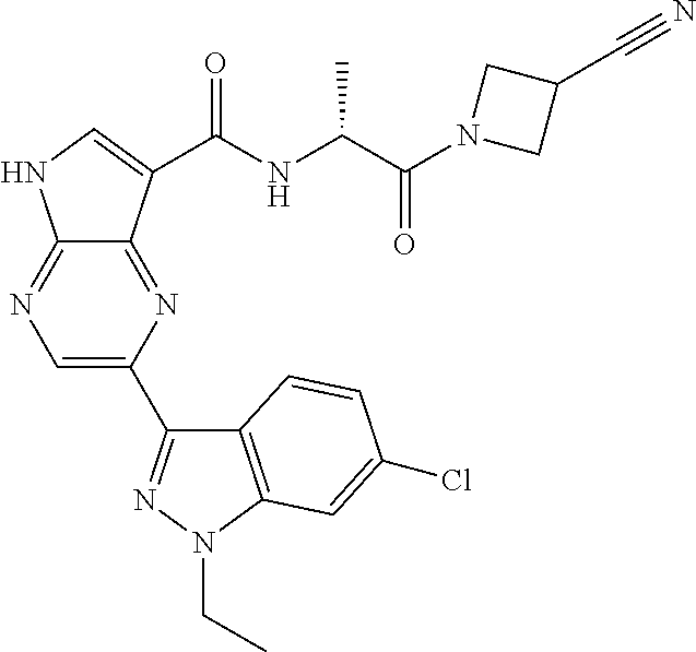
C12=NC(C3=NN(CC)C4=C3C=CC(Cl)=C4)=CN=C1NC=C2C(NC(C(N1CC(C#N)C1)=O)C)=O
